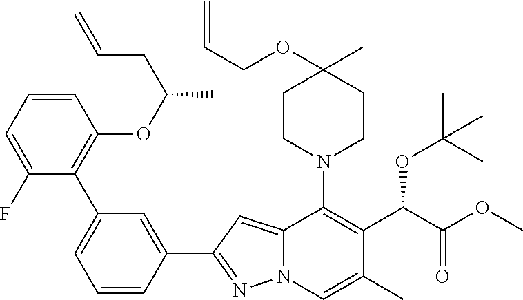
C1=CC=C(F)C(C2=CC=CC(C3=NN4C(=C3)C(N3CCC(C)(OCC=C)CC3)=C(C(C(OC)=O)OC(C)(C)C)C(C)=C4)=C2)=C1OC(C)CC=C
